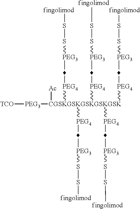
[TCO][PEG3][CGSKGSKGSKGSKGSK]([Ac])([PEG4]C[PEG3]SS[fingolimod])([PEG4]C[PEG3]SS[fingolimod])([PEG4]C[PEG3]SS[fingolimod])([PEG4]C[PEG3]SS[fingolimod])[PEG4]C[PEG3]SS[fingolimod]
